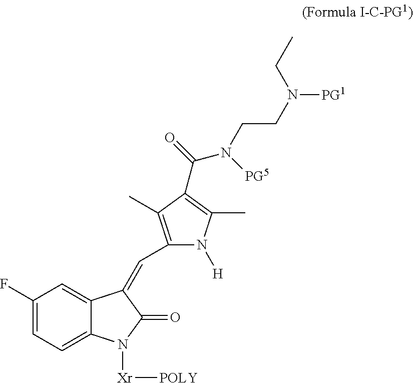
C1(F)=CC=C2C(=C1)C(=CC1=C(C)C(C(=O)N([PG5])CCN([PG1])CC)=C(C)N1[H])C(=O)N2[Xr][POLY]
